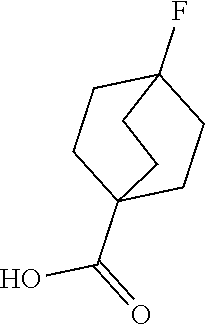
OC(C12CCC(F)(CC1)CC2)=O
